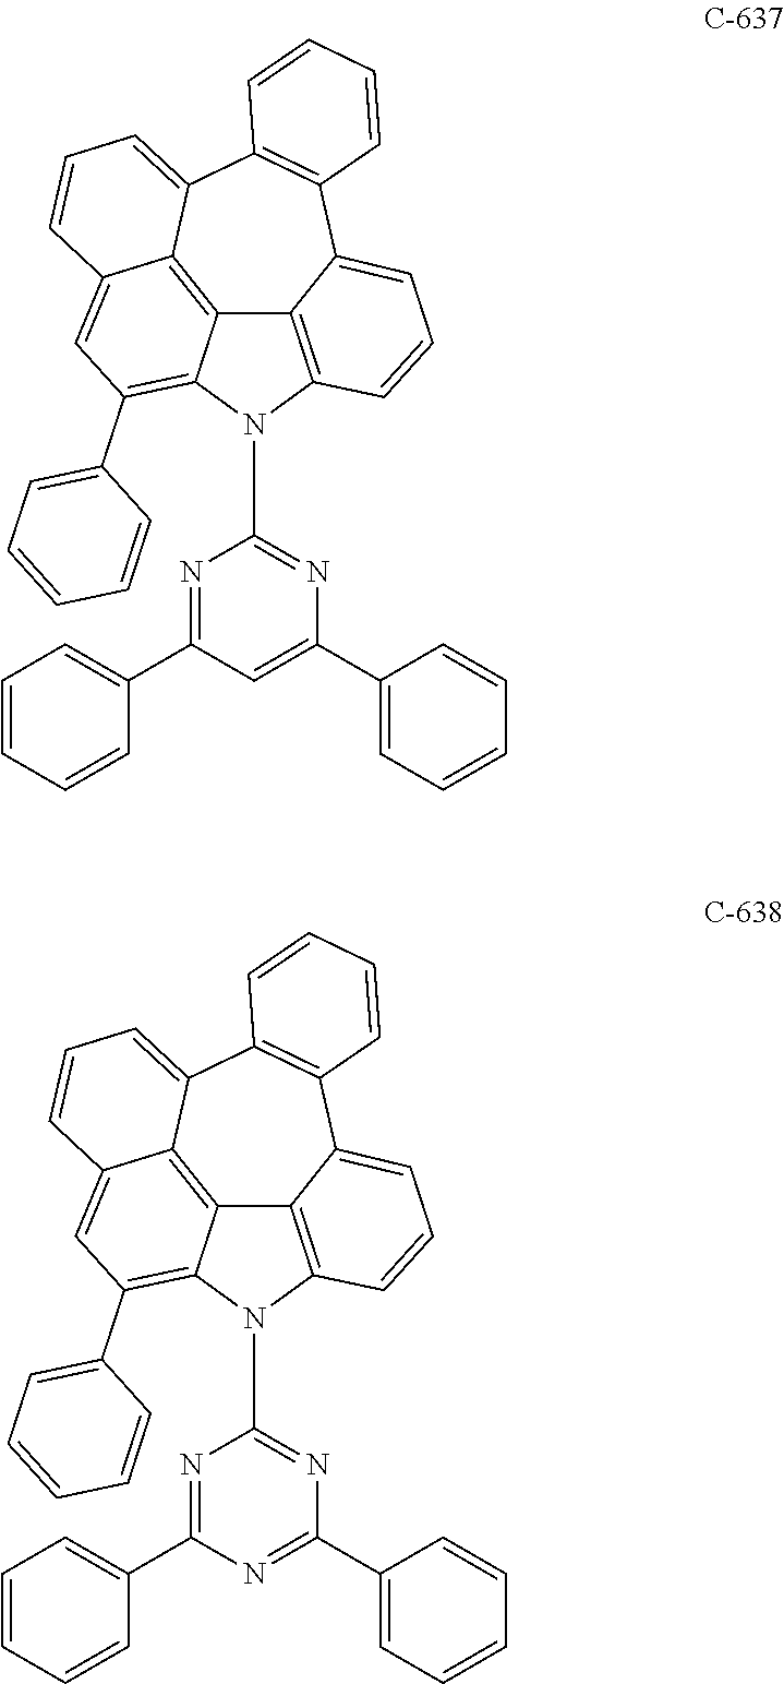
C1(C2=CC=CC=C2)=CC(C2=CC=CC=C2)=NC(N2C3=C4C5=C6C(=CC=CC6=CC(C6=CC=CC=C6)=C25)C2=C(C4=CC=C3)C=CC=C2)=N1.C1(C2=CC=CC=C2)=NC(C2=CC=CC=C2)=NC(N2C3=C4C5=C6C(=CC=CC6=CC(C6=CC=CC=C6)=C25)C2=C(C4=CC=C3)C=CC=C2)=N1
